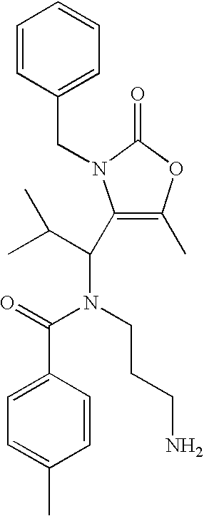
C1=CC(CN2C(C(N(CCCN)C(=O)C3=CC=C(C)C=C3)C(C)C)=C(C)OC2=O)=CC=C1
